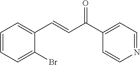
C1=CC=C(Br)C(C=CC(=O)C2=CC=NC=C2)=C1
